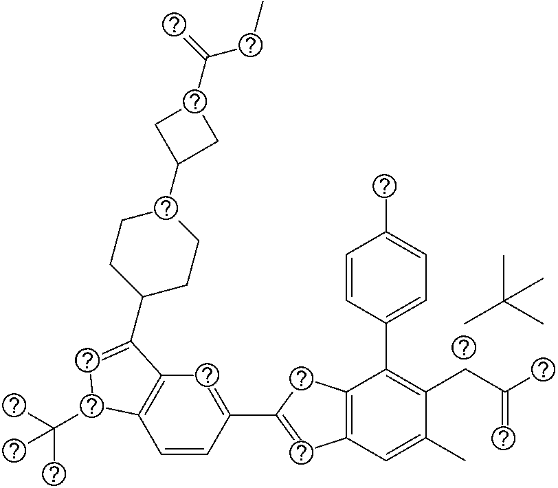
CC(C)(C)C.C1=CC(C2=CC3=C(C2)C(C2=CC=C(C)C=C2)=C(CC(C)=C)C(C)=C3)=CC2=C1C(C(C)(C)C)C=C2C1CCC(C2CC(C(=C)CC)C2)CC1
